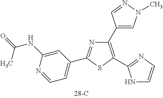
N1=C(C2=CC=NC(NC(=O)C)=C2)SC(C2=NC=CN2)=C1C1=CN(C)N=C1
